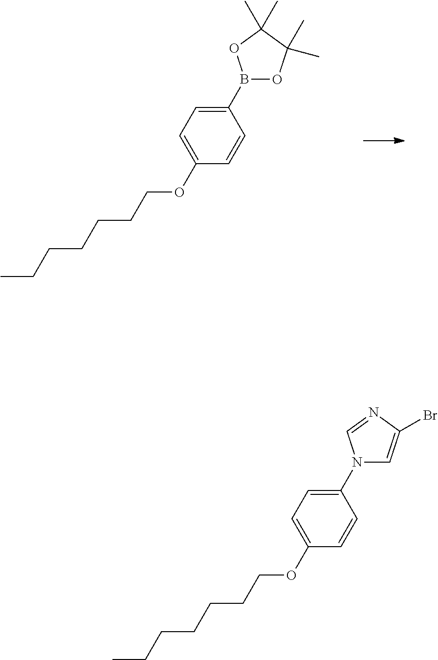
C1(B2OC(C)(C)C(C)(C)O2)=CC=C(OCCCCCCC)C=C1.C1(N2C=C(Br)N=C2)=CC=C(OCCCCCCC)C=C1
